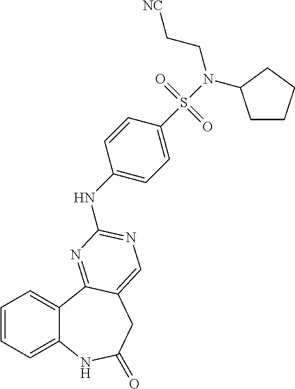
C1=CC=C2C(=C1)C1=NC(NC3=CC=C(S(=O)(=O)N(CC[NC])C4CCCC4)C=C3)=NC=C1CC(=O)N2
